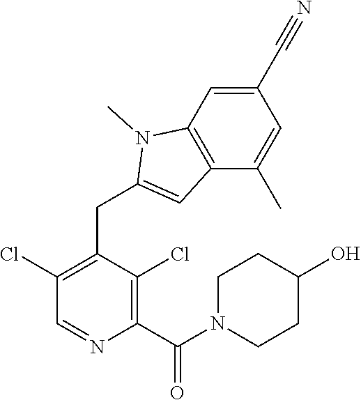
C1(Cl)=C(CC2=CC3=C(C=C(C#N)C=C3C)N2C)C(Cl)=C(C(=O)N2CCC(O)CC2)N=C1
